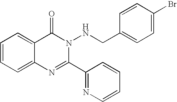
C1=CC=C2C(=C1)C(=O)N(NCC1=CC=C(Br)C=C1)C(C1=NC=CC=C1)=N2
